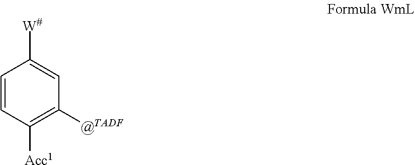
C1=CC([Acc1])=C([@TADF])C=C1[W#]
